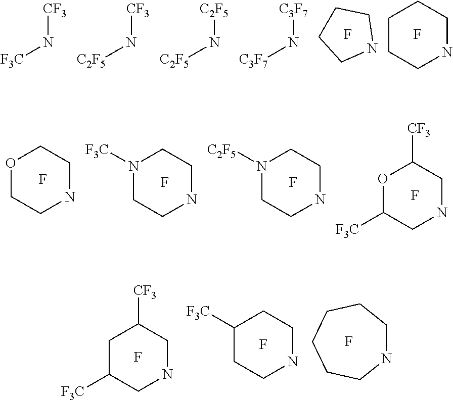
O1CCNCC1.F.N1([F3C])CCNCC1.F.N1([C2F5])CCNCC1.F.O1C([F3C])CNCC1[CF3].F.F.N1CCCC1.C1CCNCC1.F.[CF3]N[F3C].[CF3]N[C2F5].[C2F5]N[C2F5].[C3F7]N[C3F7].N1CCCCCC1.F.C1C([F3C])CNCC1[CF3].F.C1([F3C])CCNCC1.F
